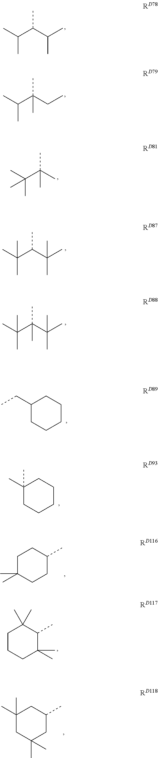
CC(C)C(C(C)C)C.CC(C)C(CC)(C)C.CC(C)(C(C)C(C)(C)C)C.CC(C)(C(C)(C(C)(C)C)C)C.CCC1CCCCC1.CC(C)(C(C)(C)C)C.CC1(C)CCCCC1.C1C(C)(C)CCC(C)C1.C1CCC(C)(C)C(C)C1(C)C.C1(C)(C)CC(C)(C)CC(C)C1
